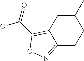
C12=NOC(C(=O)O)=C1CC(C)CC2
